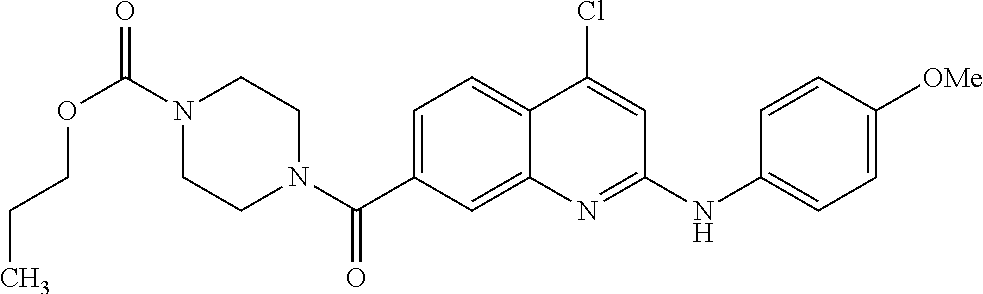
N1(C(OCCC)=O)CCN(C(=O)C2=CC=C3C(=C2)N=C(NC2=CC=C([OMe])C=C2)C=C3Cl)CC1
